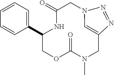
C1=CC=C(C2COC(=O)N(C)CC3=CN(CC(=O)N2)N=N3)C=C1
